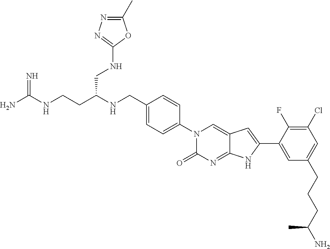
C(CC(NCC1=CC=C(N2C(=O)N=C3C(=C2)C=C(C2=CC(CCCC(N)C)=CC(Cl)=C2F)N3)C=C1)CNC1=NN=C(C)O1)NC(N)=N
